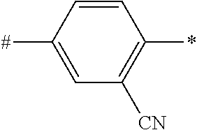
C1=CC([#])=CC([CN])=C1*
